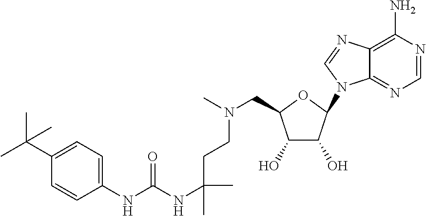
C1(NC(NC(CCN(C)CC2C(O)C(O)C(N3C4=NC=NC(N)=C4N=C3)O2)(C)C)=O)=CC=C(C(C)(C)C)C=C1
